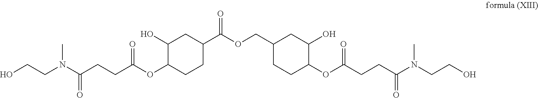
OCCN(C(CCC(OC1CCC(C(=O)OCC2CCC(OC(CCC(N(CCO)C)=O)=O)C(O)C2)CC1O)=O)=O)C
